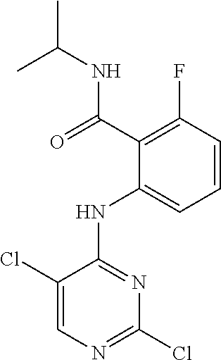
C1(C(=O)NC(C)C)=C(F)C=CC=C1NC1=NC(Cl)=NC=C1Cl
